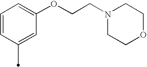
C1=CC(C)=CC(OCCN2CCOCC2)=C1
